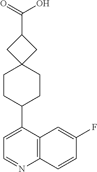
C12=C(C(C3CCC4(CC3)CC(C(=O)O)C4)=CC=N1)C=C(F)C=C2
